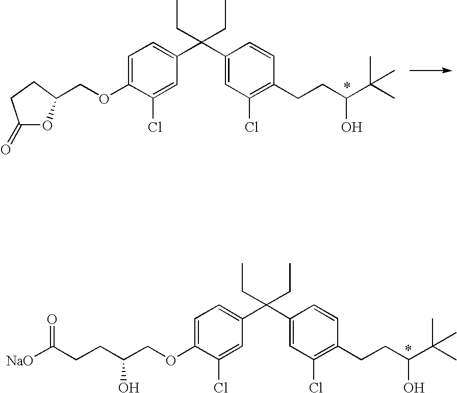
C1=C(OCC2OC(=O)CC2)C(Cl)=CC(C(C2=CC(Cl)=C(CCC(O)C(C)(C)C)C=C2)(CC)CC)=C1.C1=C(OCC(O)CCC([NaO])=O)C(Cl)=CC(C(C2=CC(Cl)=C(CCC(O)C(C)(C)C)C=C2)(CC)CC)=C1
